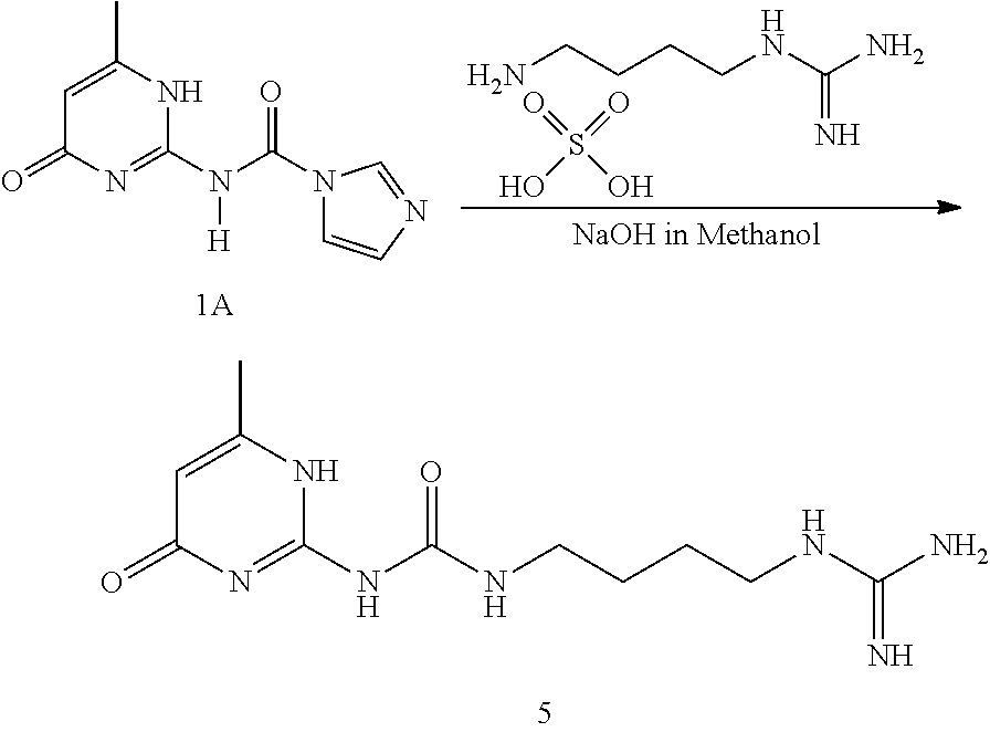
C1=C(C)NC(NC(NCCCCNC(N)=N)=O)=NC1=O.NCCCCNC(N)=N.S(=O)(=O)(O)O.C1=C(C)NC(N(C(=O)N2C=CN=C2)[H])=NC1=O
